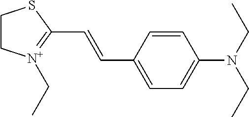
C1C[N+](CC)=C(C=CC2=CC=C(N(CC)CC)C=C2)S1
